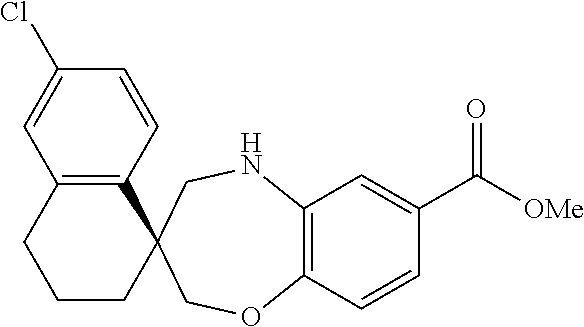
C1=C(Cl)C=CC2=C1CCCC21CNC2=C(OC1)C=CC(C([OMe])=O)=C2
